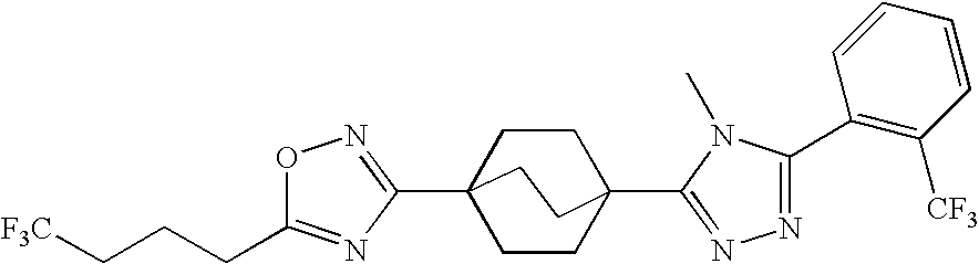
C12(C3=NOC(CCC[F3C])=N3)CCC(C3=NN=C(C4=C([CF3])C=CC=C4)N3C)(CC1)CC2
